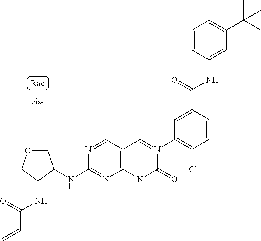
N(C1=NC2=C(C=N1)C=N(C1=C(Cl)C=CC(C(=O)NC3=CC(C(C)(C)C)=CC=C3)=C1)C(=O)N2C)C1COCC1NC(C=C)=O
